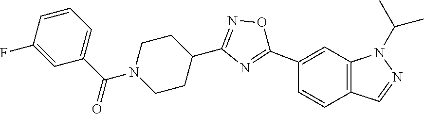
C1=C(F)C=CC=C1C(=O)N1CCC(C2=NOC(C3=CC4=C(C=C3)C=NN4C(C)C)=N2)CC1
